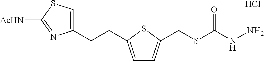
Cl.C1(CCC2=CC=C(CSC(NN)=O)S2)=CSC([AcHN])=N1
